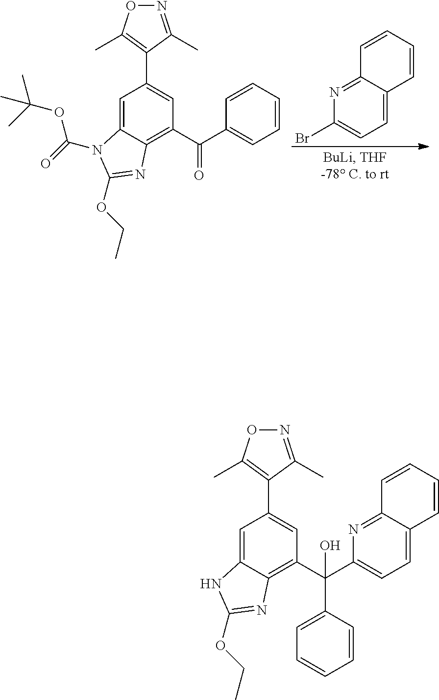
C1=C2C(=NC(Br)=C1)C=CC=C2.N1=C(C)C(C2=CC(C(=O)C3=CC=CC=C3)=C3C(=C2)N(C(=O)OC(C)(C)C)C(OCC)=N3)=C(C)O1.N1=C(C)C(C2=CC(C(C3=CC=CC=C3)(C3=CC=C4C(=N3)C=CC=C4)O)=C3C(=C2)NC(OCC)=N3)=C(C)O1
